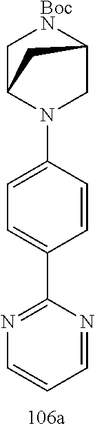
C1C2N(C3=CC=C(C4=NC=CC=N4)C=C3)CC([BocN]1)C2
